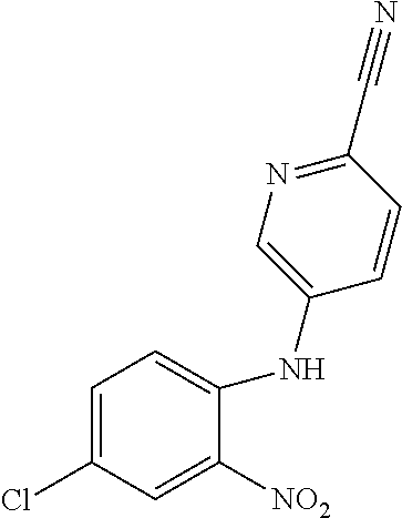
C1=C(Cl)C=C([NO2])C(NC2=CN=C(C#N)C=C2)=C1
